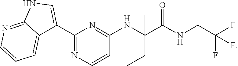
C1(C2=CNC3=NC=CC=C23)=NC=CC(NC(C(NCC(F)(F)F)=O)(C)CC)=N1
